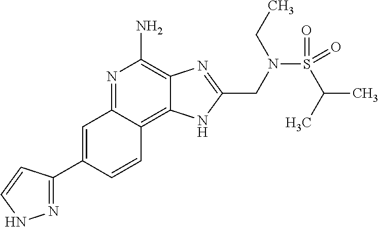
C1=C(C2=NNC=C2)C=CC2=C3C(=C(N)N=C12)N=C(CN(S(=O)(C(C)C)=O)CC)N3
